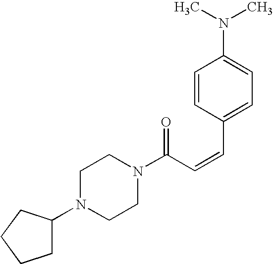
C(C=CC1=CC=C(N(C)C)C=C1)(=O)N1CCN(C2CCCC2)CC1
